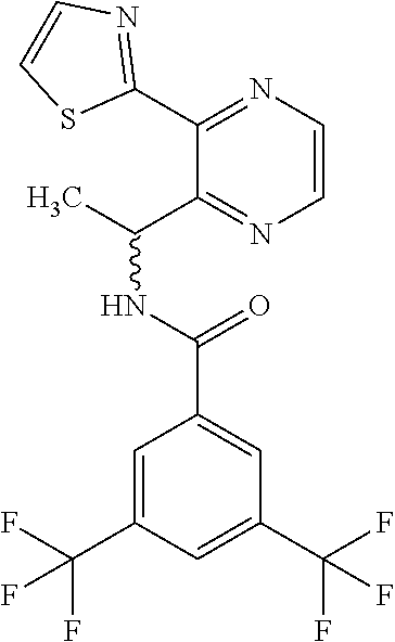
C1=C(C(F)(F)F)C=C(C(F)(F)F)C=C1C(NC(C)C1=NC=CN=C1C1=NC=CS1)=O
